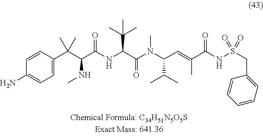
NC1=CC=C(C(C(C(NC(C(N(C(C=C(C(NS(CC2=CC=CC=C2)(=O)=O)=O)C)C(C)C)C)=O)C(C)(C)C)=O)NC)(C)C)C=C1
